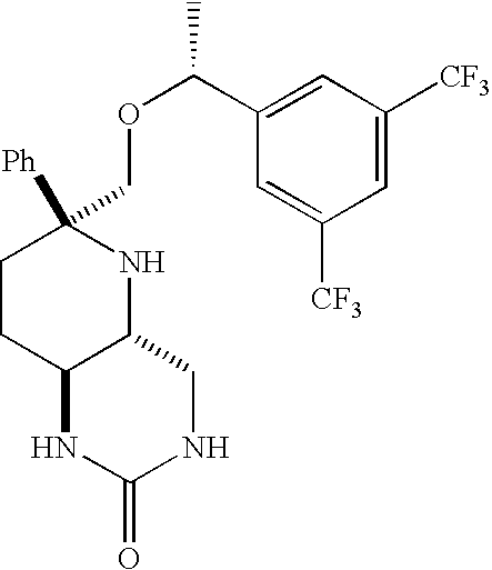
C1=C([CF3])C=C(C(OCC2([Ph])CCC3C(N2)CNC(=O)N3)C)C=C1[CF3]
